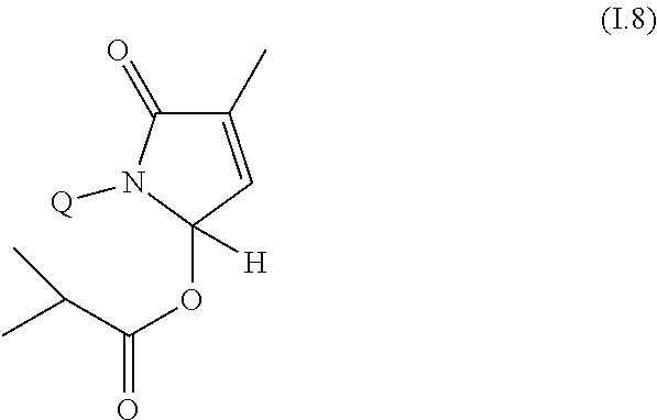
C1(C)=CC(OC(=O)C(C)C)([H])N([Q])C1=O
